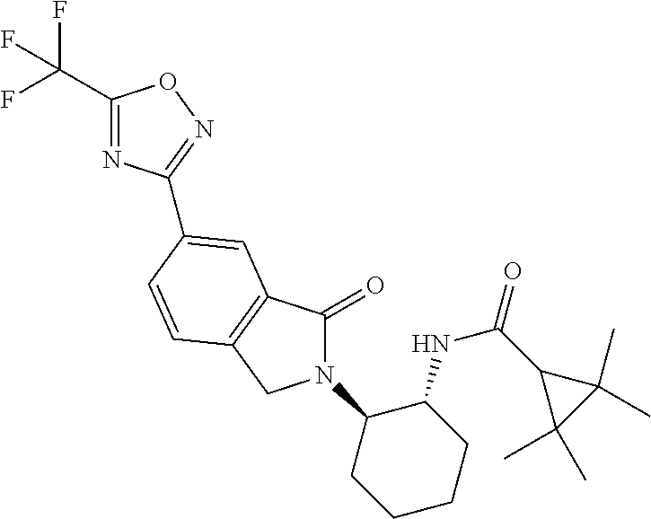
C1(C(F)(F)F)=NC(C2=CC3=C(CN(C4CCCCC4NC(C4C(C)(C)C4(C)C)=O)C3=O)C=C2)=NO1
